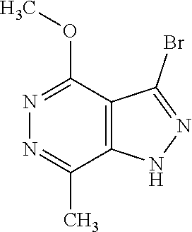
N1=C(C)C2=C(C(OC)=N1)C(Br)=NN2
